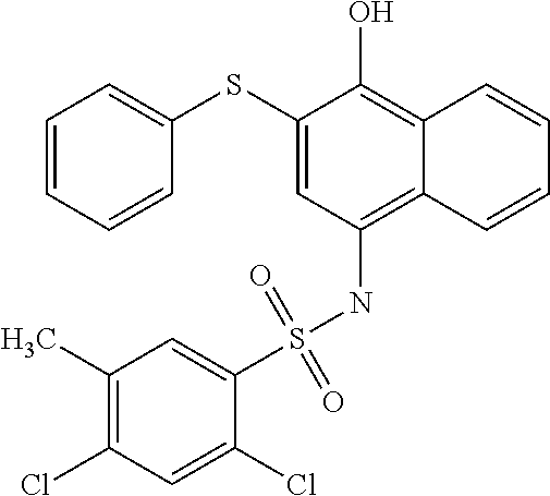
C1=CC=CC(SC2=CC(NS(C3=CC(C)=C(Cl)C=C3Cl)(=O)=O)=C3C(=C2O)C=CC=C3)=C1
